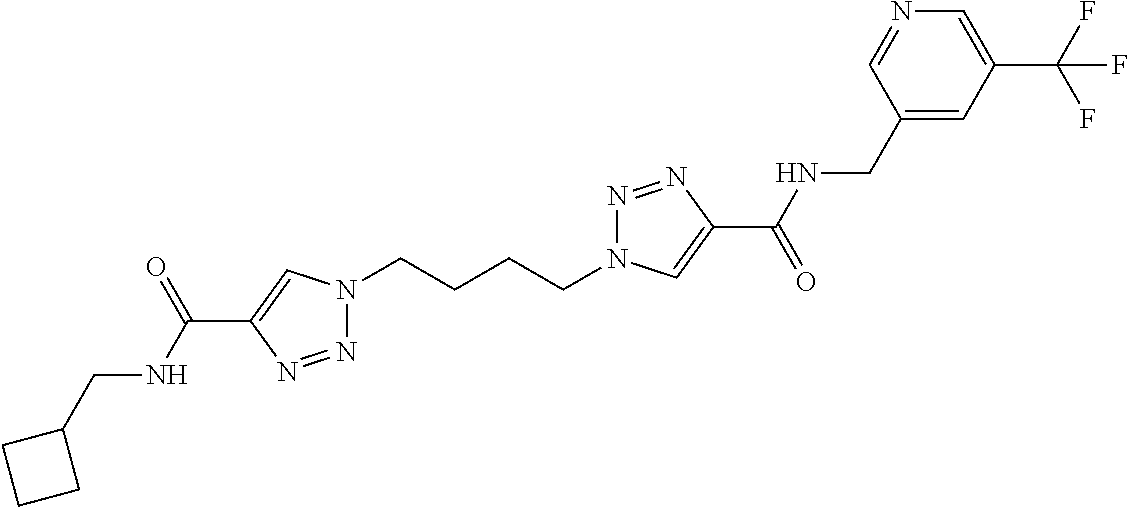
N1(CCCCN2N=NC(C(=O)NCC3=CC(C(F)(F)F)=CN=C3)=C2)N=NC(C(NCC2CCC2)=O)=C1
